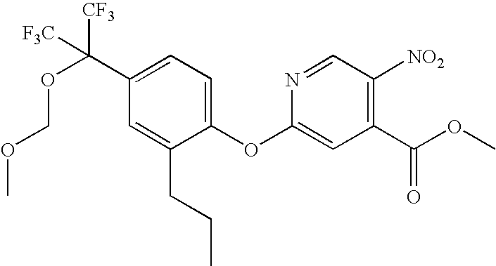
O(C1=CC(C(OC)=O)=C([NO2])C=N1)C1=CC=C(C(OCOC)([CF3])[F3C])C=C1CCC
